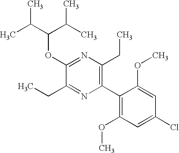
C1(OC(C(C)C)C(C)C)=NC(CC)=C(C2=C(OC)C=C(Cl)C=C2OC)N=C1CC
